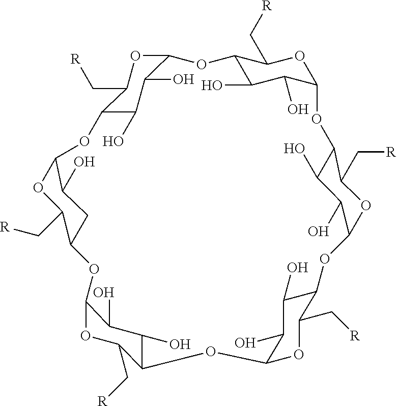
C12OC(C[R])C(CC1O)OC1OC(C[R])C(OC3C(O)C(O)C(OC4C(O)C(O)C(OC5C(O)C(O)C(OC6C(O)C(O)C(O2)C(C[R])O6)C(C[R])O5)C(C[R])O4)C(C[R])O3)C(O)C1O
